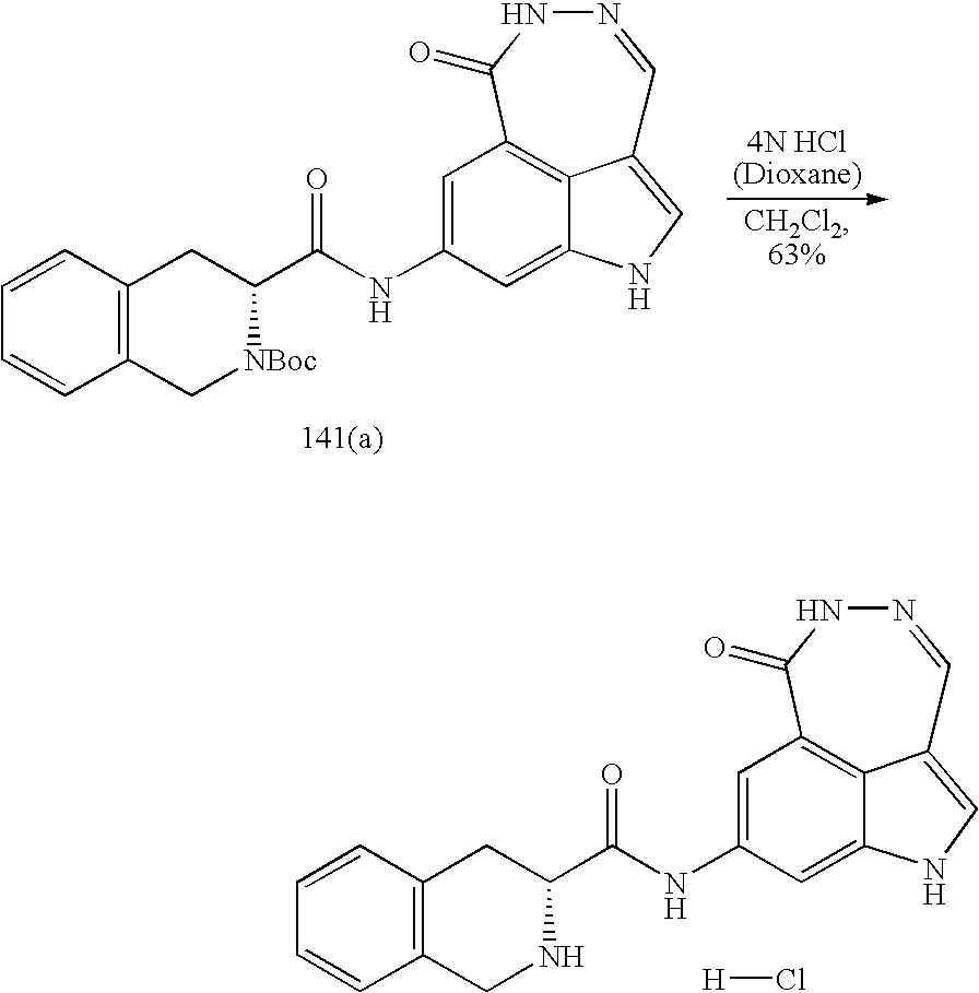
[H]Cl.C1=C(NC(C2CC3=C(CN2)C=CC=C3)=O)C=C2NC=C3C2=C1C(=O)NN=C3.C1=C(NC(C2CC3=C(C[NBoc]2)C=CC=C3)=O)C=C2NC=C3C2=C1C(=O)NN=C3
